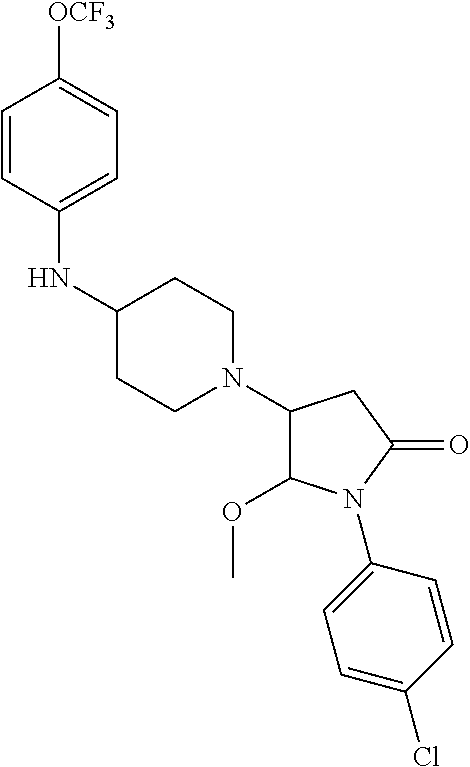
C1(NC2=CC=C([OCF3])C=C2)CCN(C2C(OC)N(C3=CC=C(Cl)C=C3)C(=O)C2)CC1
